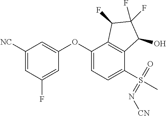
O(C1=CC([NC])=CC(F)=C1)C1=CC=C(S(C)(=O)=N[CN])C2=C1C(F)C(F)(F)C2O
